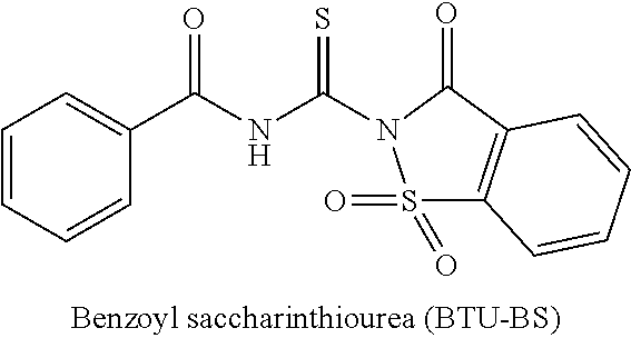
C1=CC=CC(C(NC(N2S(=O)(=O)C3=C(C2=O)C=CC=C3)=S)=O)=C1
